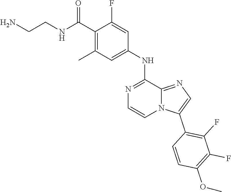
N1=C(NC2=CC(C)=C(C(=O)NCCN)C(F)=C2)C2=NC=C(C3=C(F)C(F)=C(OC)C=C3)N2C=C1
